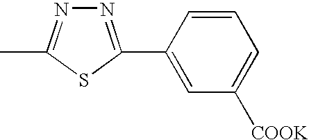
N1=C(C2=CC([COOK])=CC=C2)SC(C)=N1
